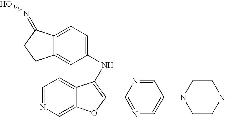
C12=CC=C(NC3=C(C4=NC=C(N5CCN(C)CC5)C=N4)OC4=CN=CC=C43)C=C1CCC2=NO
